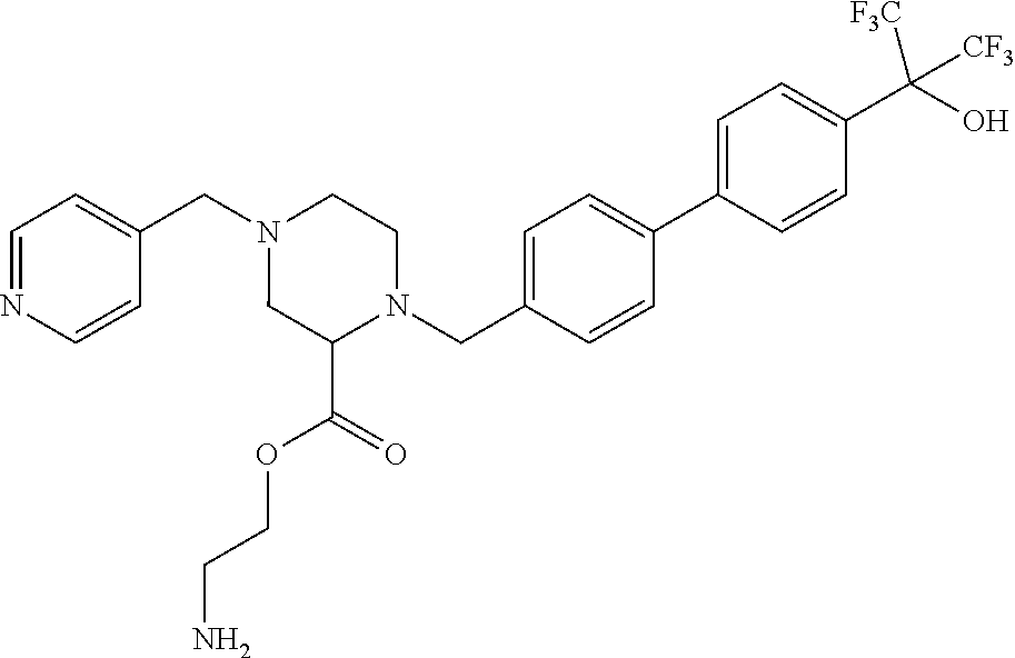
C1=NC=CC(CN2CC(C(=O)OCCN)N(CC3=CC=C(C4=CC=C(C(O)([CF3])[CF3])C=C4)C=C3)CC2)=C1
